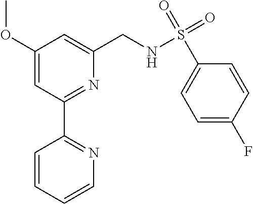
C1(OC)=CC(C2=NC=CC=C2)=NC(CNS(C2=CC=C(F)C=C2)(=O)=O)=C1
